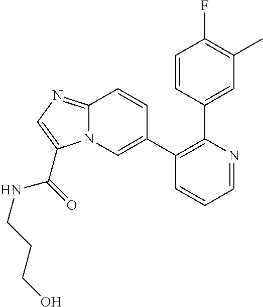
C1=NC(C2=CC(C)=C(F)C=C2)=C(C2=CN3C(=NC=C3C(=O)NCCCO)C=C2)C=C1
